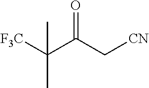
C(C)([F3C])(C(C[CN])=O)C
